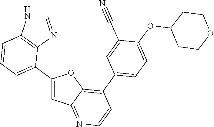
C1=NC2=C(N1)C=CC=C2C1=CC2=NC=CC(C3=CC=C(OC4CCOCC4)C(C#N)=C3)=C2O1
